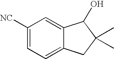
C1([NC])=CC=C2C(=C1)C(O)C(C)(C)C2
